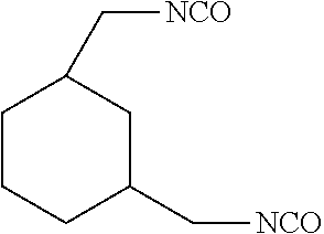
C1CCC(C[NCO])CC1C[NCO]
